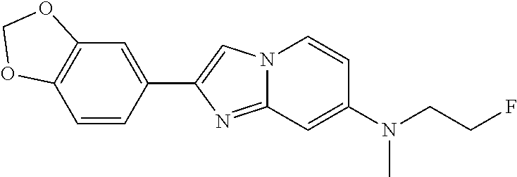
C1=CC(C2=CN3C(=N2)C=C(N(C)CCF)C=C3)=CC2=C1OCO2
